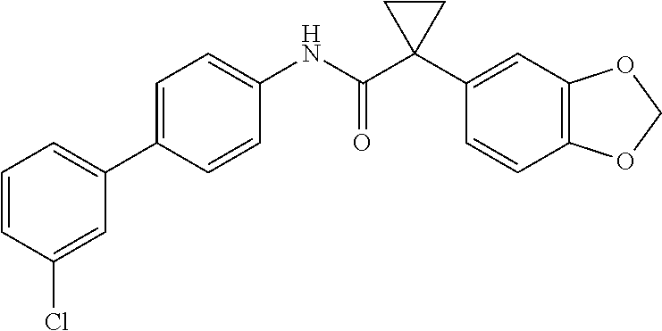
C1=CC(C2=CC=CC(Cl)=C2)=CC=C1NC(C1(C2=CC3=C(C=C2)OCO3)CC1)=O
